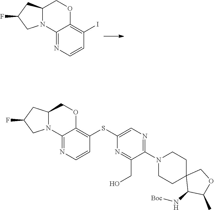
C1(SC2=C3C(=NC=C2)N2C(CO3)CC(F)C2)=CN=C(N2CCC3(CC2)C(N[Boc])C(C)OC3)C(CO)=N1.C1(I)=C2C(=NC=C1)N1C(CO2)CC(F)C1
